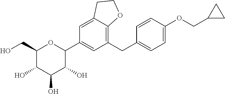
C1(CO)C(O)C(O)C(O)C(C2=CC(CC3=CC=C(OCC4CC4)C=C3)=C3C(=C2)CCO3)O1
